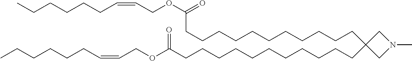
C(CCCCCCCCC(OCC=CCCCCCC)=O)CCC1(CCCCCCCCCCCC(OCC=CCCCCCC)=O)CN(C)C1
